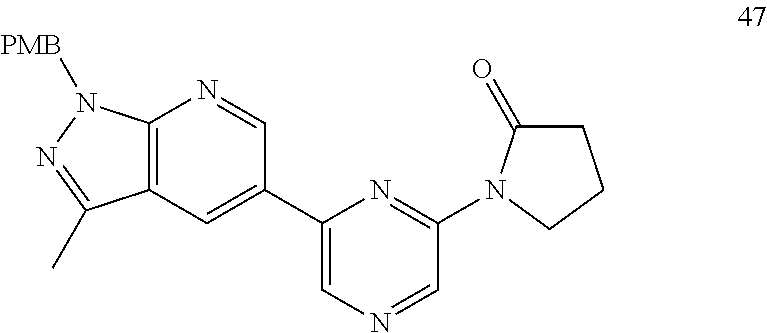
C12=C(C=C(C3=CN=CC(N4C(=O)CCC4)=N3)C=N1)C(C)=NN2[PMB]
